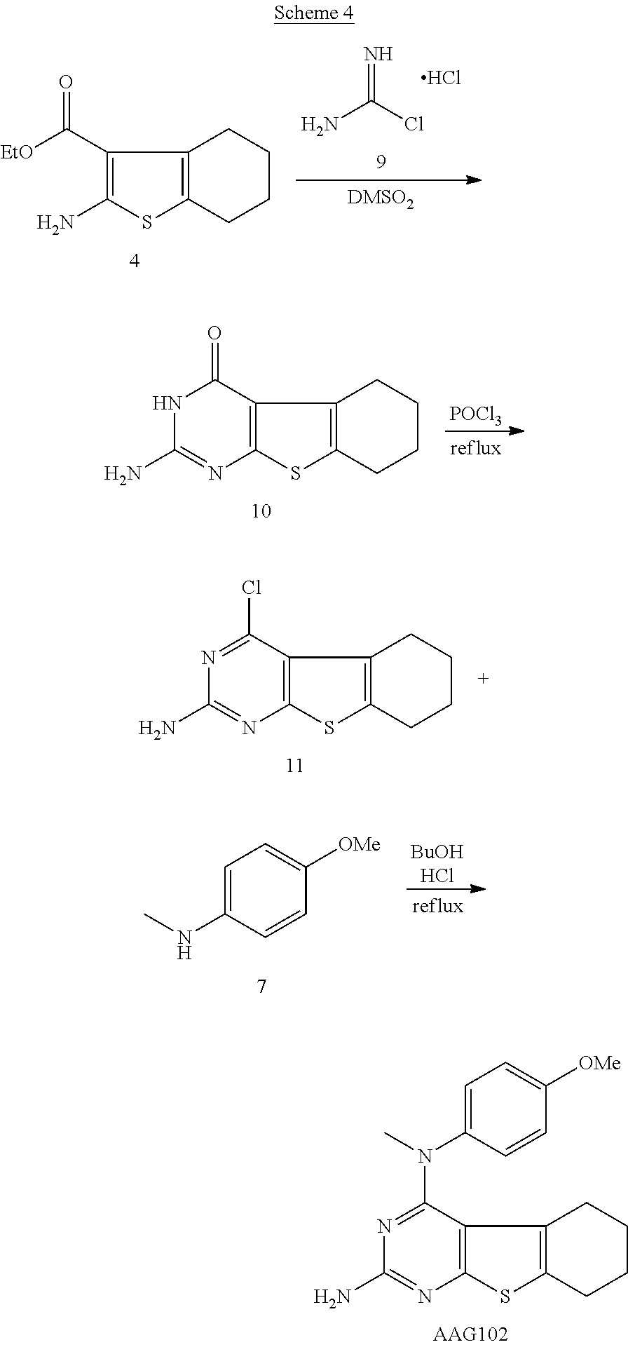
C1=C(NC)C=CC([OMe])=C1.[BuOHHCl].C12=C(CCCC1)SC(N)=C2C([EtO])=O.NC(Cl)=N.Cl.[POCl3].C12=C(CCCC1)SC1=C2C(=O)NC(N)=N1.C12=C(CCCC1)SC1=C2C(Cl)=NC(N)=N1.C12=C(CCCC1)SC1=C2C(N(C2=CC=C([OMe])C=C2)C)=NC(N)=N1
